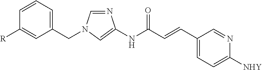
C1=CC=C(CN2C=NC(NC(C=CC3=CC=C([NHY])N=C3)=O)=C2)C=C1[R]
